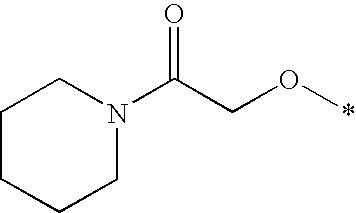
C1CCCN(C(CO*)=O)C1
